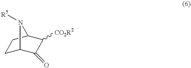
C1C2C(=O)C([CO2R2])C(C1)N2[R5]
